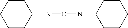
N(C1CCCCC1)=C=NC1CCCCC1
